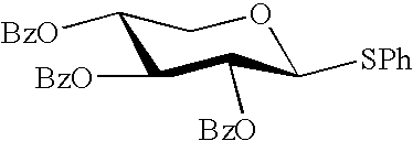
[BzO]C1COC([SPh])C([BzO])C1[BzO]
